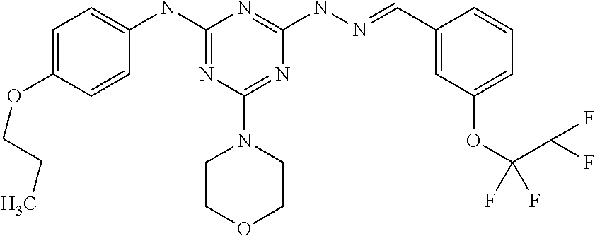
C1=C(OCCC)C=CC(NC2=NC(N3CCOCC3)=NC(NN=CC3=CC(OC(C(F)F)(F)F)=CC=C3)=N2)=C1
